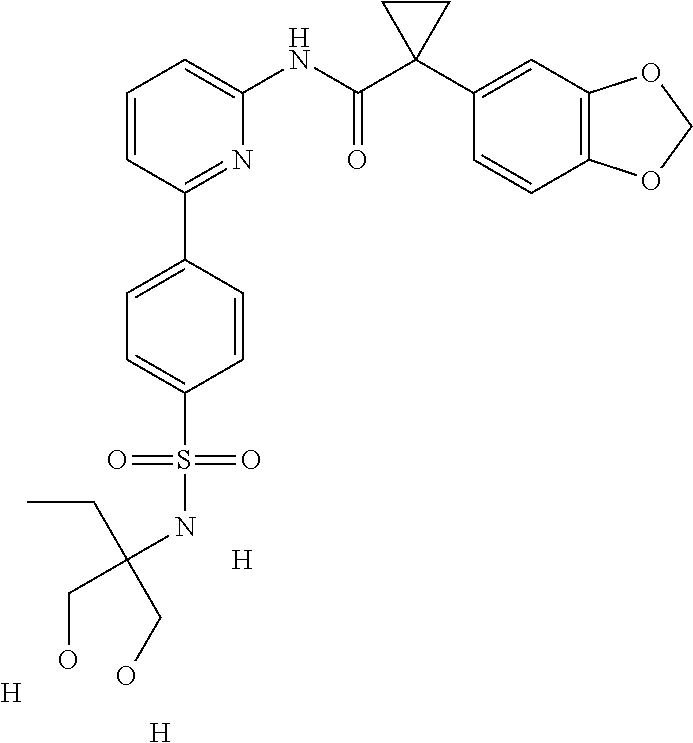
C1=CC(C2=CC=C(S(=O)(=O)NC(CC)(CO)CO)C=C2)=NC(NC(C2(C3=CC4=C(C=C3)OCO4)CC2)=O)=C1.[H].[H].[H]
